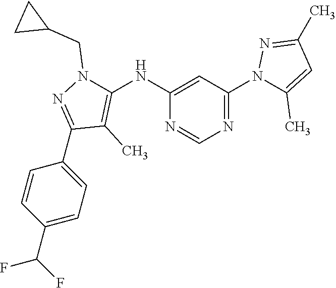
C1(NC2=C(C)C(C3=CC=C(C(F)F)C=C3)=NN2CC2CC2)=CC(N2C(C)=CC(C)=N2)=NC=N1
